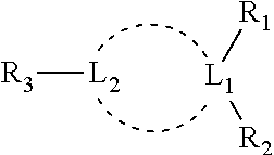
[R3][L2].[L1]([R1])[R2]
